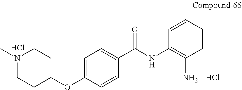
C1CN(C)CCC1OC1=CC=C(C(=O)NC2=C(N)C=CC=C2)C=C1.Cl.Cl
